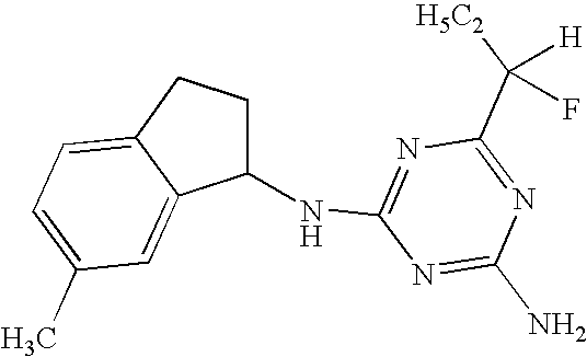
C1(NC2=NC(C([H])([H5C2])F)=NC(N)=N2)CCC2=CC=C(C)C=C12
